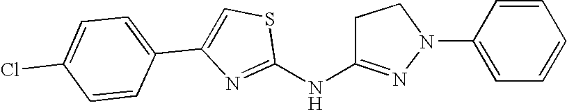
C1(Cl)=CC=C(C2=CSC(NC3=NN(C4=CC=CC=C4)CC3)=N2)C=C1
